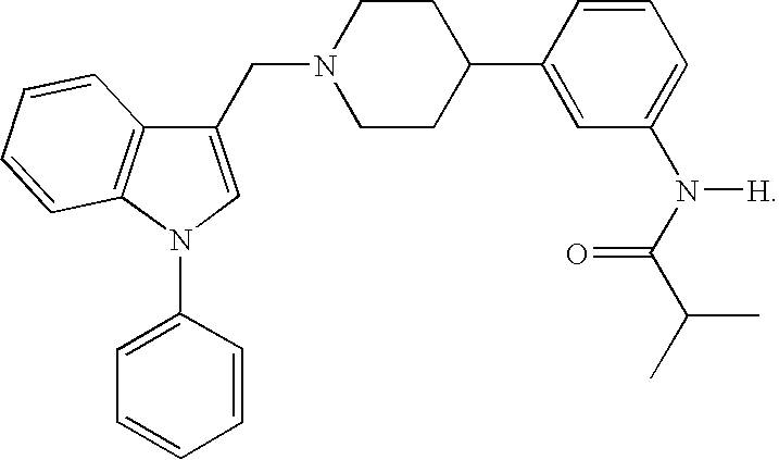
C1=CC2=C(C=C1)C(CN1CCC(C3=CC(N(C(C(C)C)=O)[H])=CC=C3)CC1)=CN2C1=CC=CC=C1
